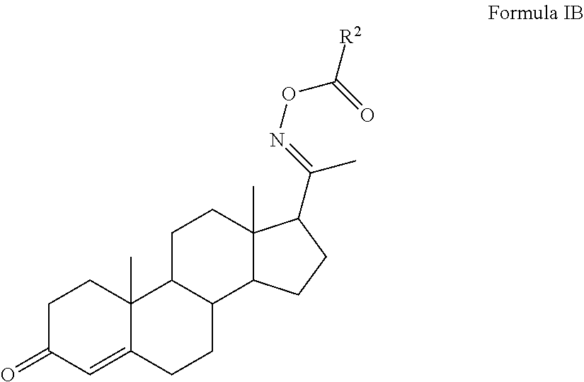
C1C(=O)C=C2C(C)(C1)C1C(CC2)C2C(C)(CC1)C(C(=NOC([R2])=O)C)CC2
